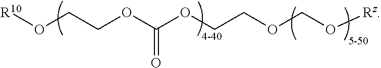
O(CCOC(OCCOCO[Rz])=O)[R10]
